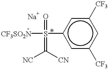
[CF3SO2N]S(=O)(=C([NC])[CN])c1cc([CF3])cc([CF3])c1
